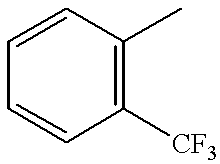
C1=CC=CC([CF3])=C1C
